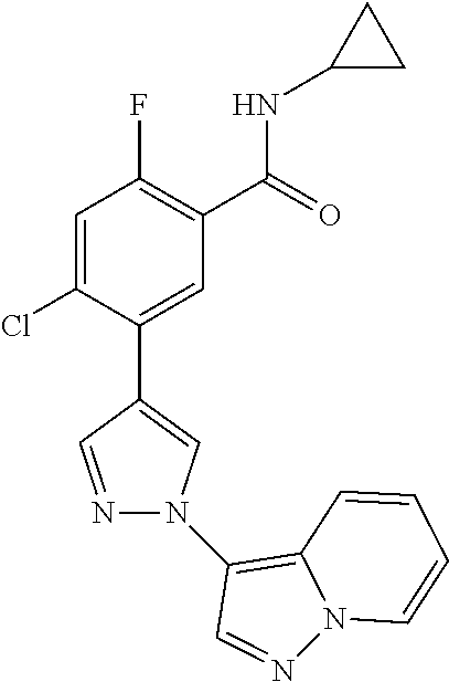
C1=C(Cl)C(C2=CN(C3=C4N(N=C3)C=CC=C4)N=C2)=CC(C(=O)NC2CC2)=C1F
